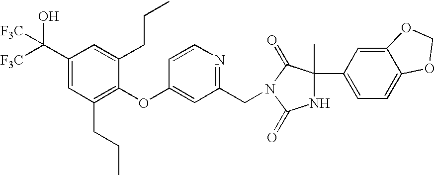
C1(C([F3C])(O)[F3C])=CC(CCC)=C(OC2=CC(CN3C(=O)C(C4=CC=C5C(=C4)OCO5)(C)NC3=O)=NC=C2)C(CCC)=C1
